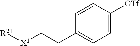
[R21][X1]CCC1=CC=C([OTf])C=C1
